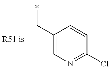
C(C1=CN=C(Cl)C=C1)C
